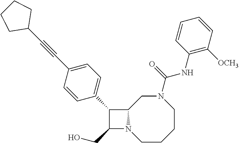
C1(CO)N2C(C1C1=CC=C(C#CC3CCCC3)C=C1)CN(C(NC1=C([OCH3])C=CC=C1)=O)CCCC2
